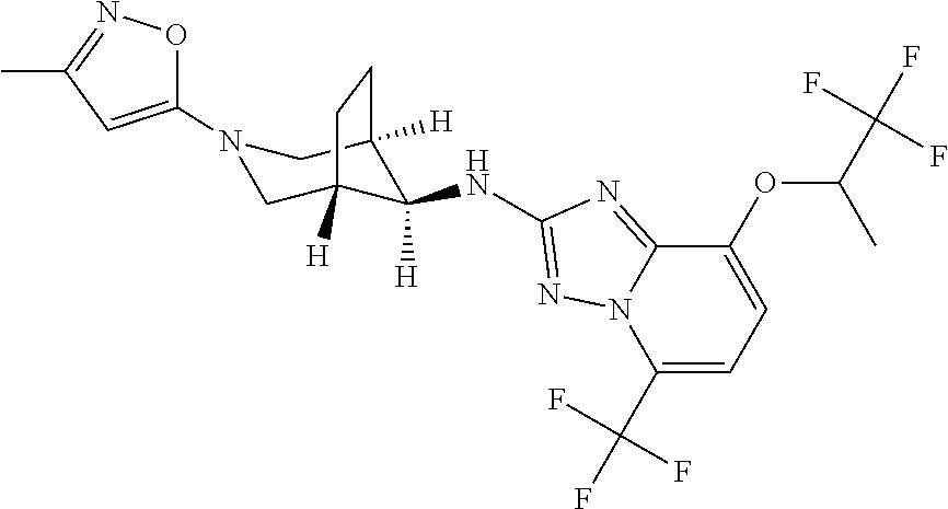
C1C2([H])C([H])(NC3=NN4C(=N3)C(OC(C(F)(F)F)C)=CC=C4C(F)(F)F)C([H])(CN1C1=CC(C)=NO1)CC2
